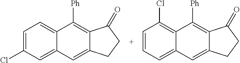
C1=C(Cl)C=C2C(=C1)C([Ph])=C1C(=C2)CCC1=O.C1=CC=C2C(=C1Cl)C([Ph])=C1C(=C2)CCC1=O
